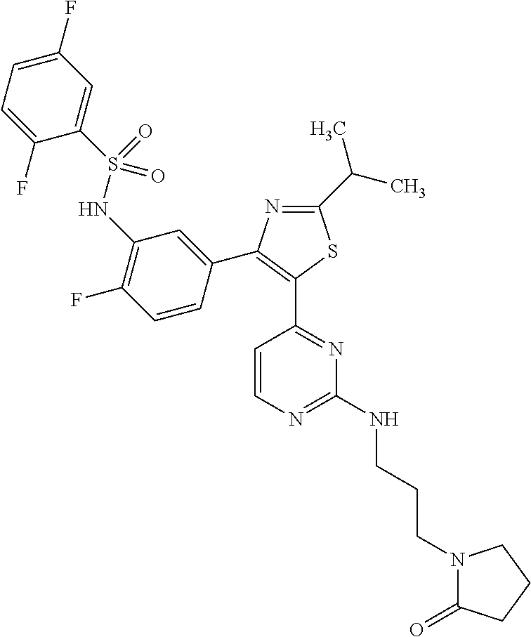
C1(=O)N(CCCNC2=NC=CC(C3=C(C4=CC(NS(C5=CC(F)=CC=C5F)(=O)=O)=C(F)C=C4)N=C(C(C)C)S3)=N2)CCC1
